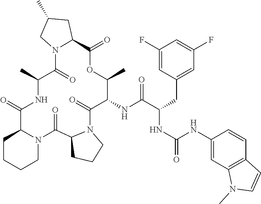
C1(NC(C(CC2=CC(F)=CC(F)=C2)NC(=O)NC2=CC3=C(C=C2)C=CN3C)=O)C(=O)N2C(C(=O)N3C(C(=O)NC(C)C(=O)N4C(C(=O)OC1C)CC(C)C4)CCCC3)CCC2
